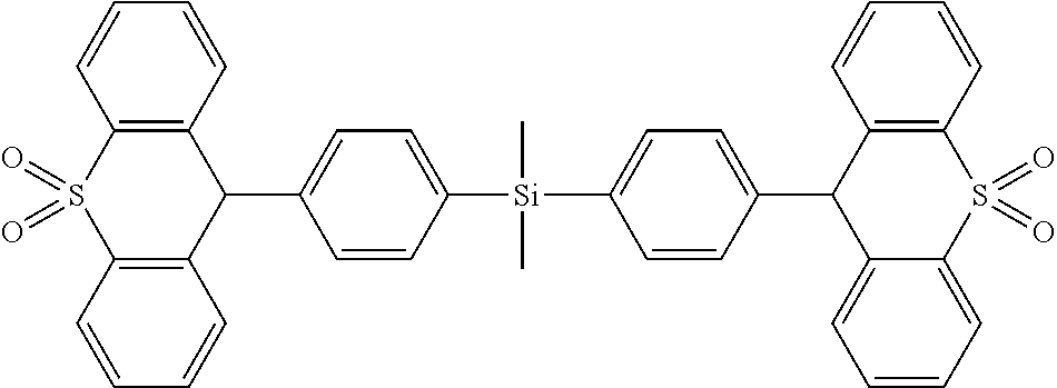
C1=CC2=C(C=C1)C(C1=CC=C([Si](C3=CC=C(C4C5=CC=CC=C5S(=O)(=O)C5=C4C=CC=C5)C=C3)(C)C)C=C1)C1=C(S2(=O)=O)C=CC=C1
